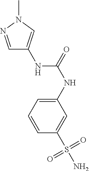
C1=NN(C)C=C1NC(=O)NC1=CC=CC(S(N)(=O)=O)=C1
